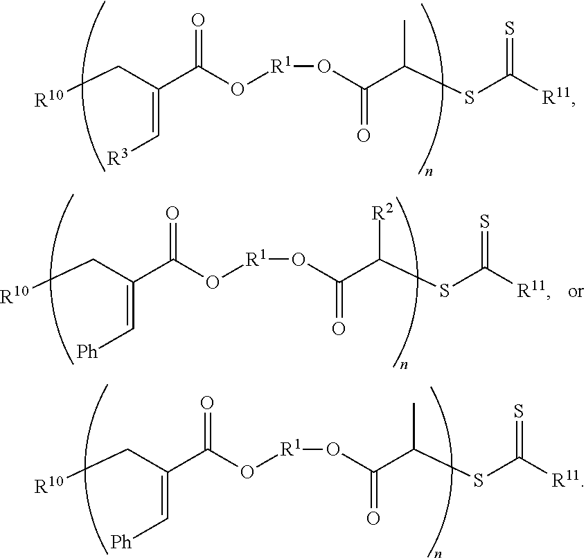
[R10]CC(C(O[R1]OC(C(SC([R11])=S)C)=O)=O)=C[R3].[R10]CC(C(O[R1]OC(C(SC([R11])=S)C)=O)=O)=C[Ph].[R10]CC(C(O[R1]OC(C(SC([R11])=S)[R2])=O)=O)=C[Ph]
